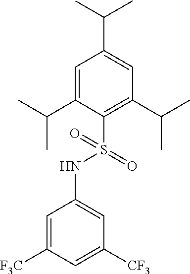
C1=C([F3C])C=C([CF3])C=C1NS(C1=C(C(C)C)C=C(C(C)C)C=C1C(C)C)(=O)=O
